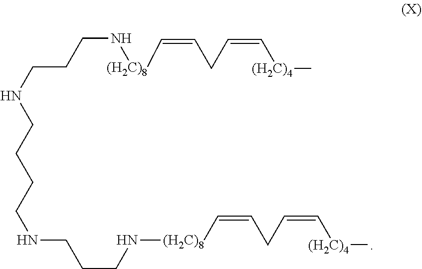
C(CCNCCCCNCCCN[(H2C)8]C=CCC=C[(H2C)4]C)N[(H2C)8]C=CCC=C[(H2C)4]C
